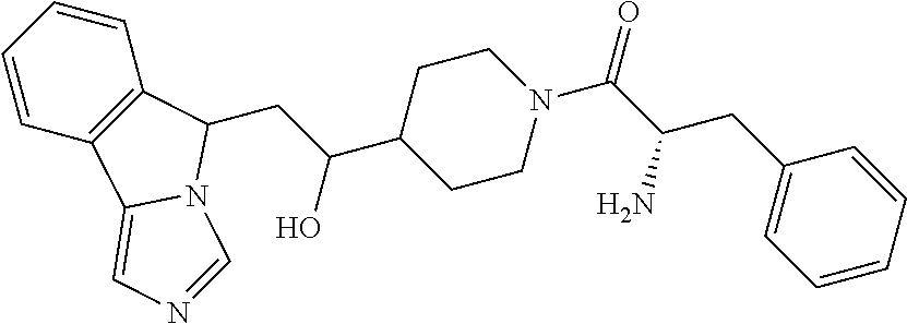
C1=CC2=C(C=C1)C(CC(O)C1CCN(C(C(CC3=CC=CC=C3)N)=O)CC1)N1C2=CN=C1
